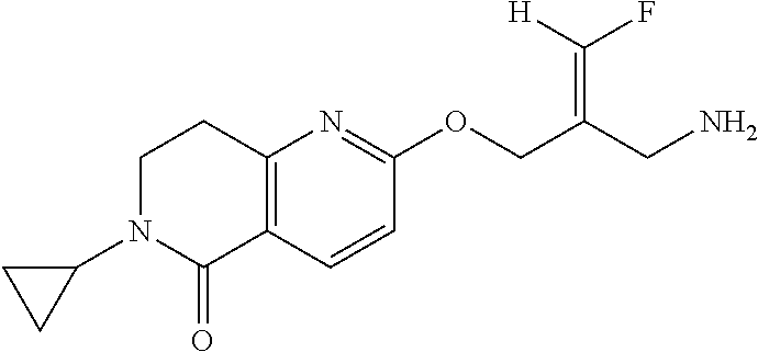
C12=C(C=CC(OCC(CN)=C(F)[H])=N1)C(=O)N(C1CC1)CC2
